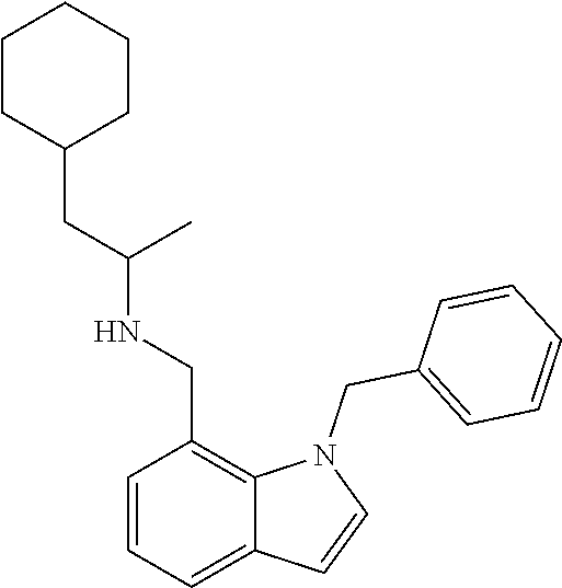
C1=CC=C2C(=C1CNC(CC1CCCCC1)C)N(CC1=CC=CC=C1)C=C2
